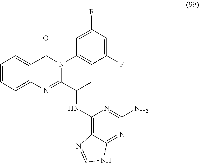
C1=CC=C2C(=C1)C(=O)N(C1=CC(F)=CC(F)=C1)C(C(C)NC1=C3C(=NC(N)=N1)NC=N3)=N2
